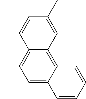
C1=C2C(=C3C(=C1C)C=CC(C)=C3)C=CC=C2
